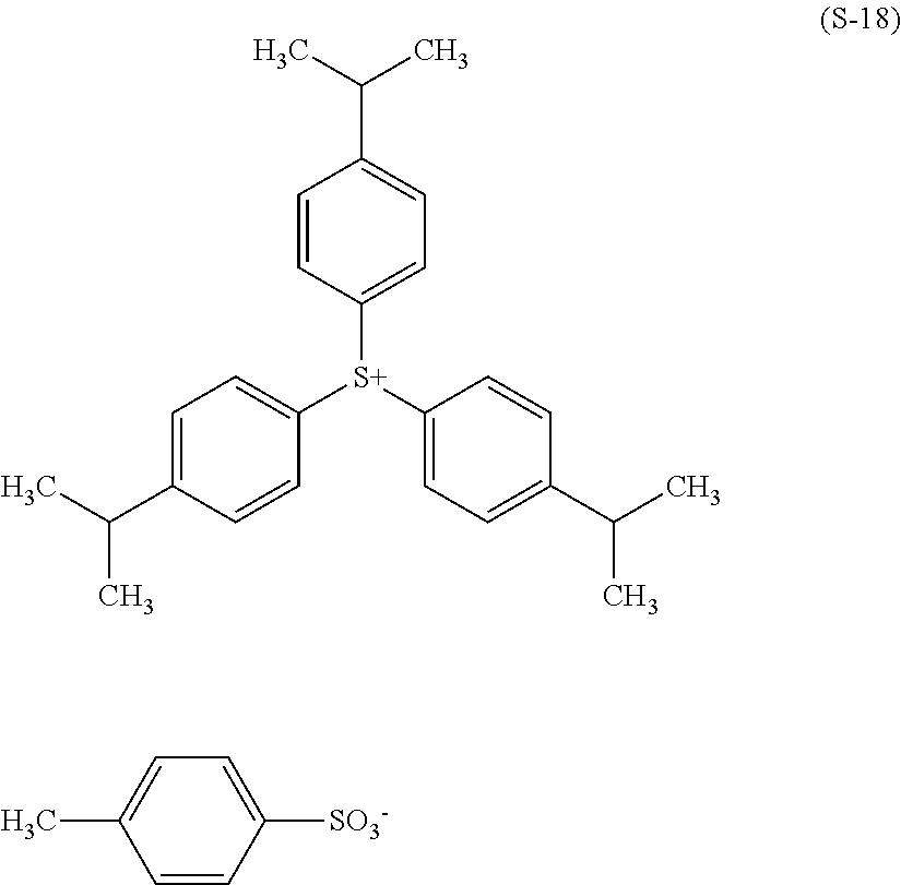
C1=CC([S+](C2=CC=C(C(C)C)C=C2)C2=CC=C(C(C)C)C=C2)=CC=C1C(C)C.C1=CC([SO3-])=CC=C1C
